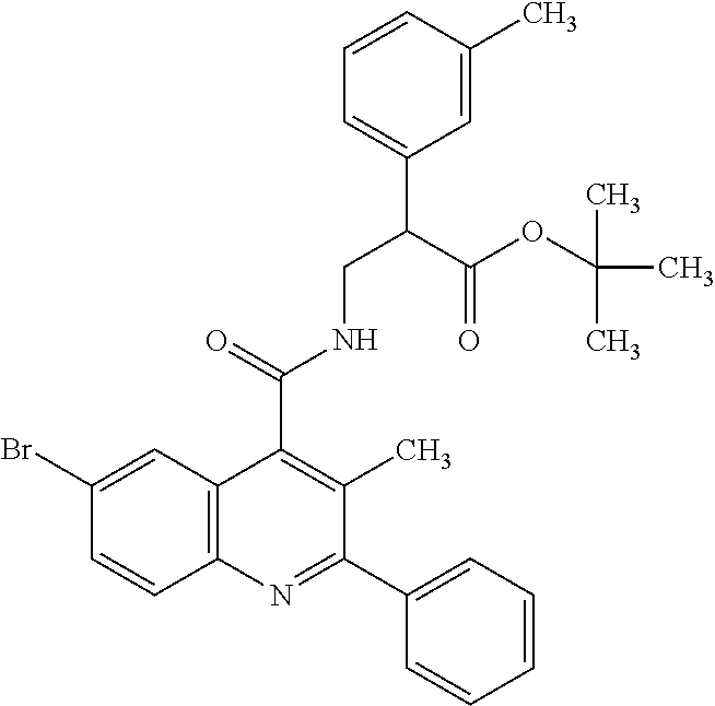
C1=CC(C)=CC(C(CNC(C2=C(C)C(C3=CC=CC=C3)=NC3=C2C=C(Br)C=C3)=O)C(OC(C)(C)C)=O)=C1
